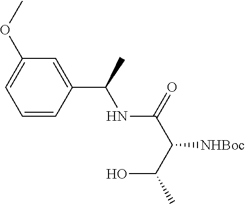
C(C(O)C)(C(NC(C1=CC(OC)=CC=C1)C)=O)[NHBoc]
